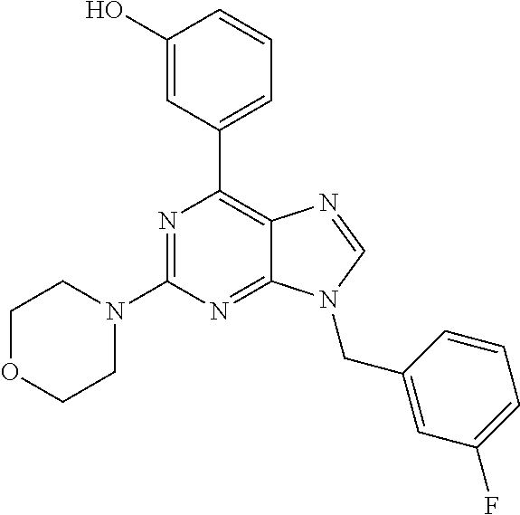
N1=C(N2CCOCC2)N=C2C(=C1C1=CC=CC(O)=C1)N=CN2CC1=CC(F)=CC=C1
